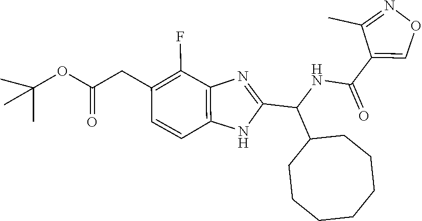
C1=CC2=C(C(F)=C1CC(=O)OC(C)(C)C)N=C(C(NC(=O)C1=CON=C1C)C1CCCCCCC1)N2
